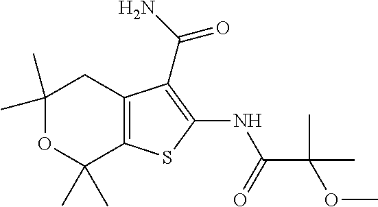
C1(C)(C)OC(C)(C)C2=C(C1)C(C(=O)N)=C(NC(C(OC)(C)C)=O)S2
